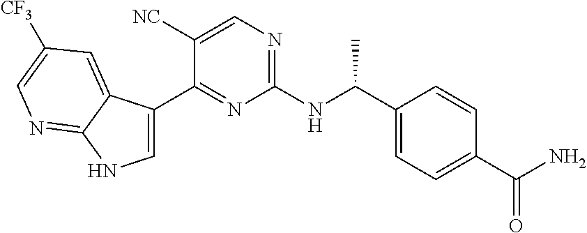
C1(C(NC2=NC=C([NC])C(C3=CNC4=NC=C([CF3])C=C34)=N2)C)=CC=C(C(N)=O)C=C1
